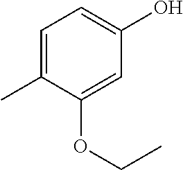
C1=C(C)C(OCC)=CC(O)=C1
